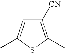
C1([CN])=C(C)SC(C)=C1
